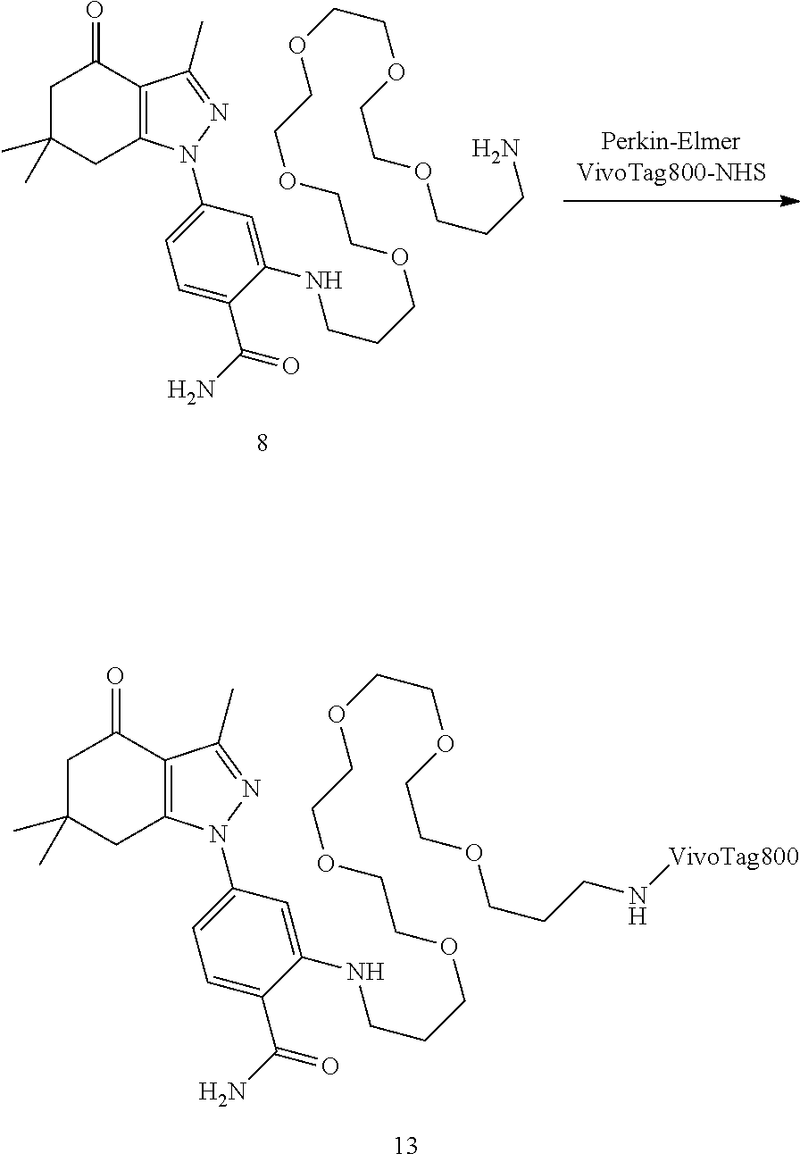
C1C(C)(C)CC2=C(C1=O)C(C)=NN2C1=CC=C(C(N)=O)C(NCCCOCCOCCOCCOCCOCCCN[VivoTag800])=C1.C1C(C)(C)CC2=C(C1=O)C(C)=NN2C1=CC=C(C(N)=O)C(NCCCOCCOCCOCCOCCOCCCN)=C1
